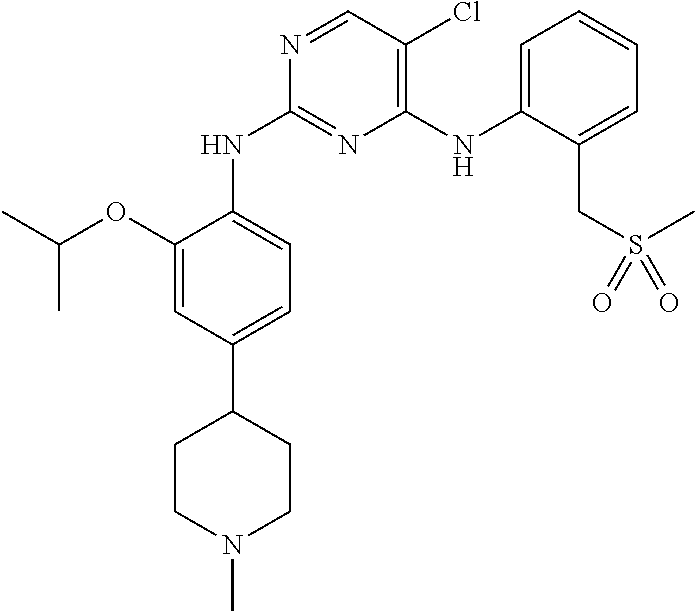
C1=C(OC(C)C)C(NC2=NC(NC3=CC=CC=C3CS(C)(=O)=O)=C(Cl)C=N2)=CC=C1C1CCN(C)CC1
